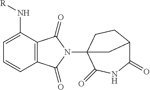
C12=C(C(N[R])=CC=C1)C(=O)N(C13C(=O)NC(=O)C(CC1)C3)C2=O
